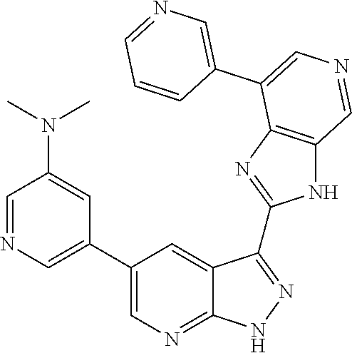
C1=NC=C(C2=CN=C3C(=C2)C(C2=NC4=C(N2)C=NC=C4C2=CN=CC=C2)=NN3)C=C1N(C)C
